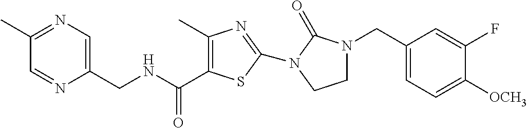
C1(C)=NC=C(CNC(=O)C2=C(C)N=C(N3C(=O)N(CC4=CC=C([OCH3])C(F)=C4)CC3)S2)N=C1
